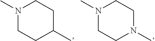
N1(C)CCN(C)CC1.N1(C)CCC(C)CC1
